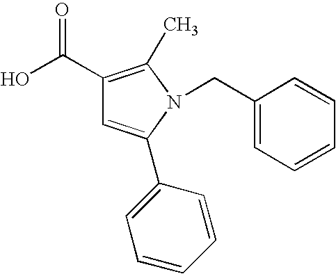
C1(C(O)=O)=C(C)N(CC2=CC=CC=C2)C(C2=CC=CC=C2)=C1
